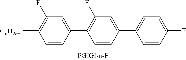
C1=C(C2=C(F)C=C(C3=CC=C(F)C=C3)C=C2)C=CC([CnH2n+1])=C1F
